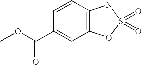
O(C(C1=CC2=C(C=C1)NS(=O)(=O)O2)=O)C
